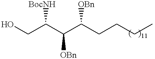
C(C(C(C(CCCC)[OBn])[OBn])[BocNH])O
